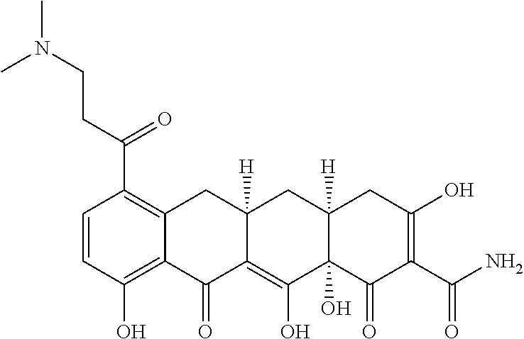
C1=CC(O)=C2C(=C1C(=O)CCN(C)C)CC1([H])C(=C(O)C3(O)C([H])(C1)CC(O)=C(C(N)=O)C3=O)C2=O
